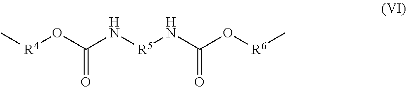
C[R4]OC(N[R5]NC(O[R6]C)=O)=O
